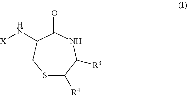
S1C([R4])C([R3])NC(=O)C(N[X])C1
